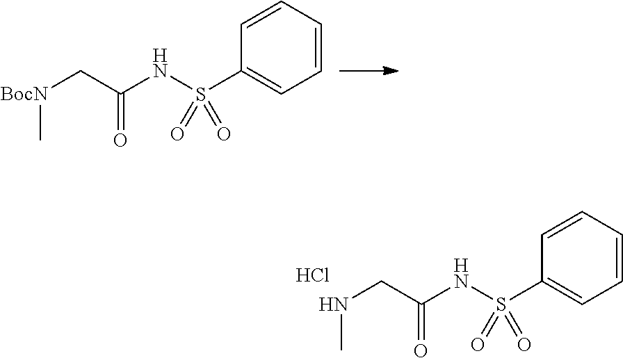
[BocN](C)CC(NS(C1=CC=CC=C1)(=O)=O)=O.N(C)CC(NS(C1=CC=CC=C1)(=O)=O)=O.Cl
